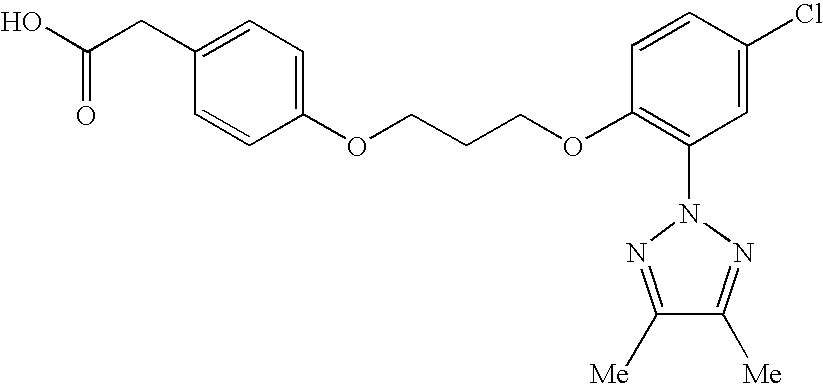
OC(=O)CC1=CC=C(OCCCOC2=C(N3N=C([Me])C([Me])=N3)C=C(Cl)C=C2)C=C1
